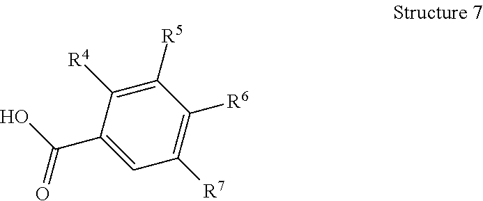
C1([R4])=C([R5])C([R6])=C([R7])C=C1C(O)=O
